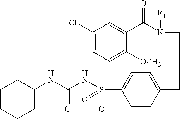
C1=CC(CCN(C(C2=CC(Cl)=CC=C2[OCH3])=O)[R1])=CC=C1S(NC(NC1CCCCC1)=O)(=O)=O
